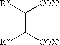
[R]C([COX])=C([COX])[R]
